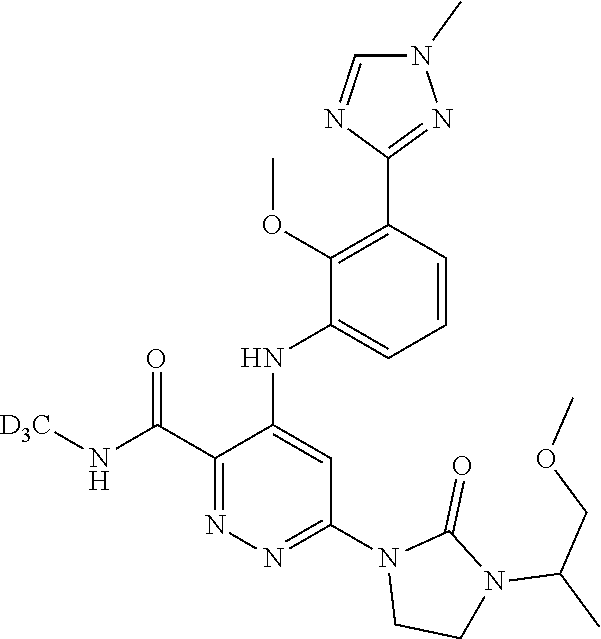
C1(C(N[D3C])=O)=NN=C(N2CCN(C(COC)C)C2=O)C=C1NC1=CC=CC(C2=NN(C)C=N2)=C1OC
